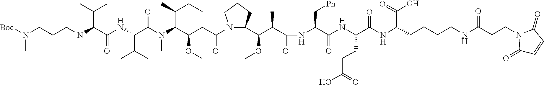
N(C(C(NC(=O)C(NC(C(C(C1N(C(CC(C(N(C(C(NC(C(N(C)CCCN([Boc])C)C(C)C)=O)C(C)C)=O)C)C(C)CC)OC)=O)CCC1)OC)C)=O)C[Ph])CCC(O)=O)=O)C(CCCCNC(CCN1C(=O)C=CC1=O)=O)C(O)=O
